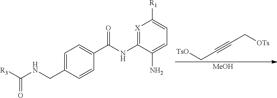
[MeOH].[OTs]CC#CC[OTs].C1=C(CNC([R3])=O)C=CC(C(NC2=[X]C([R1])=CC=C2N)=O)=C1
